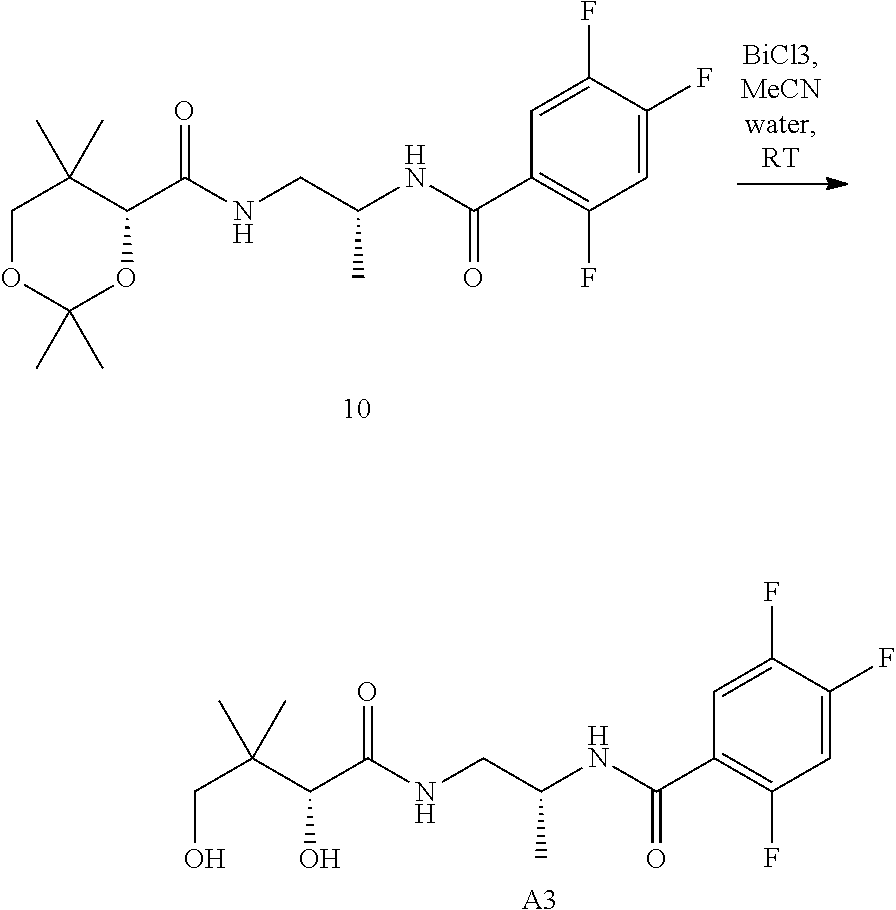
N(CC(C)NC(C1=C(F)C=C(F)C(F)=C1)=O)C(C1C(C)(C)COC(C)(C)O1)=O.N(CC(C)NC(C1=C(F)C=C(F)C(F)=C1)=O)C(C(C(CO)(C)C)O)=O.[A3]
